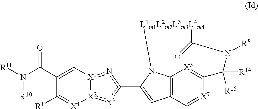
C1(C(N([R11])[R10])=O)=C[X1]2:[X2](:[X3]c(C3=CC4=C5N3[L1m1L2m2L3m3L4m4]C(=O)N([R8])C([R15])([R14])C(=[X5]5)[X7]=C4)n=2)[X4]=C1[R1]
